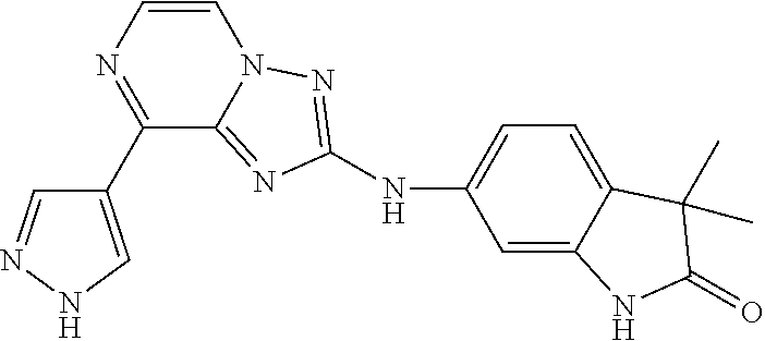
C1(C2=NC=CN3C2=NC(NC2=CC=C4C(=C2)NC(=O)C4(C)C)=N3)=CNN=C1
